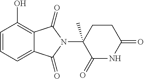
OC1=C2C(=CC=C1)C(=O)N(C1(C)C(=O)NC(=O)CC1)C2=O
